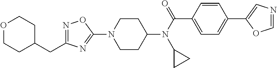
N1=C(CC2CCOCC2)N=C(N2CCC(N(C(=O)C3=CC=C(C4=CN=CO4)C=C3)C3CC3)CC2)O1
